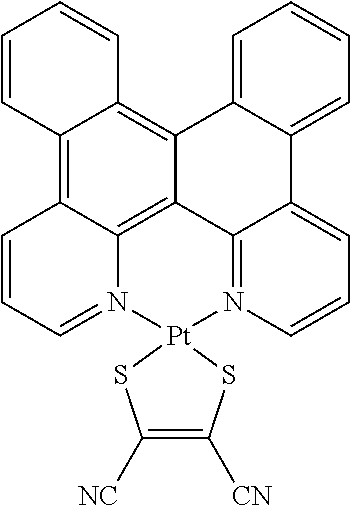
C12=C3C4=C5C(=C1C=CC=C2)C1=CC=CC=C1C1=CC=CN(=C51)[Pt]1(N4=CC=C3)SC([NC])=C([CN])S1
